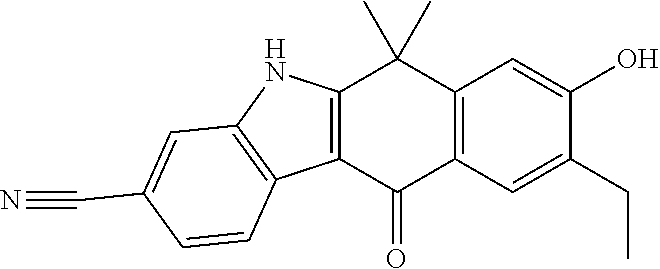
OC1=CC2=C(C=C1CC)C(=O)C1=C(C2(C)C)NC2=C1C=CC(C#N)=C2
